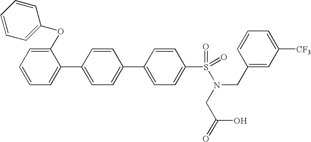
C1=CC(C2=CC=CC=C2OC2=CC=CC=C2)=CC=C1C1=CC=C(S(N(CC2=CC([CF3])=CC=C2)CC(O)=O)(=O)=O)C=C1
